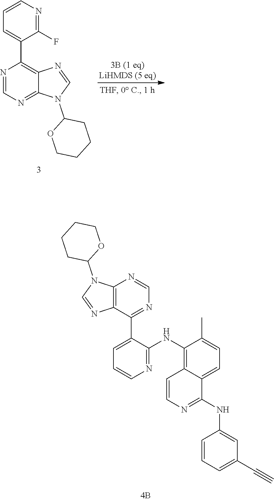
C1=NC(C2=CC=CN=C2F)=C2N=CN(C3CCCCO3)C2=N1.C1=NC2=C(N=CN2C2CCCCO2)C(C2=CC=CN=C2NC2=C3C(=CC=C2C)C(NC2=CC(C#C)=CC=C2)=NC=C3)=N1
